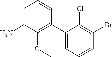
C1(C2=CC=CC(Br)=C2Cl)=C(OC)C(N)=CC=C1
